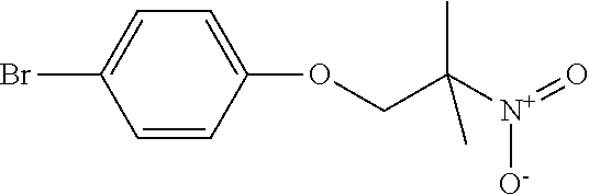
O(CC([N+](=O)[O-])(C)C)C1=CC=C(Br)C=C1
